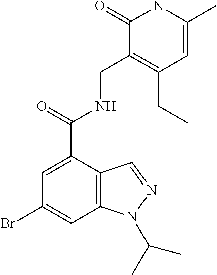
C12=C(C(C(=O)NCC3=C(CC)C=C(C)NC3=O)=CC(Br)=C1)C=NN2C(C)C
